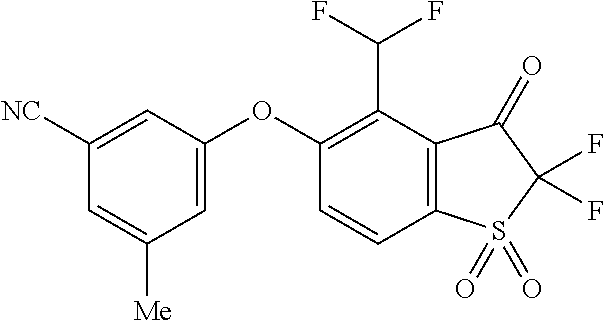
C1([NC])=CC(OC2=C(C(F)F)C3=C(C=C2)S(=O)(=O)C(F)(F)C3=O)=CC([Me])=C1
